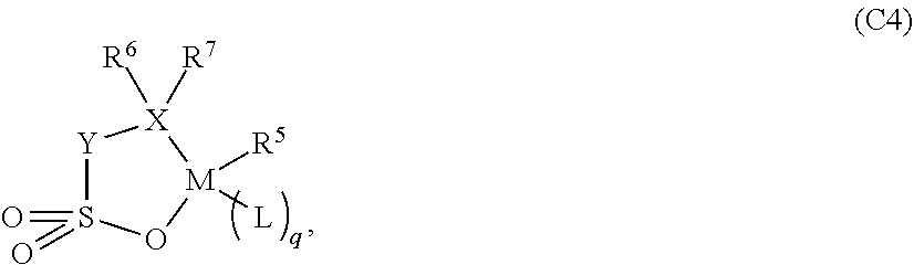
[Y]1S(=O)(=O)O[M]([R5])([L])[X]1([R7])[R6]
